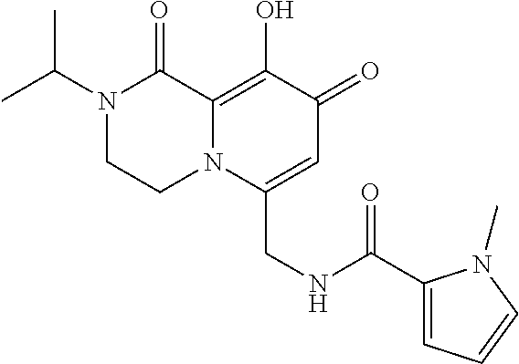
N1(C(C)C)CCN2C(=C(O)C(=O)C=C2CNC(C2=CC=CN2C)=O)C1=O
